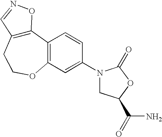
C12=C(CCOC3=C1C=CC(N1CC(C(N)=O)OC1=O)=C3)C=NO2
